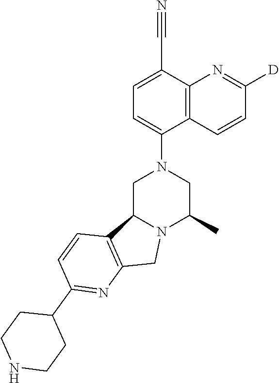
C1=C(C#N)C2=C(C(N3CC4N(C(C)C3)CC3=C4C=CC(C4CCNCC4)=N3)=C1)C=CC([D])=N2
